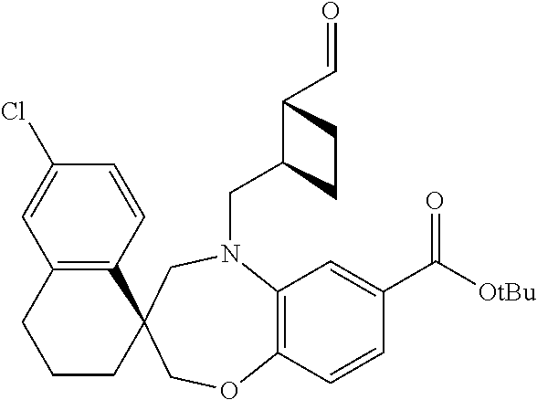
C12=C(C=CC(Cl)=C1)C1(CCC2)COC2=C(N(CC3C(C=O)CC3)C1)C=C(C([OtBu])=O)C=C2
